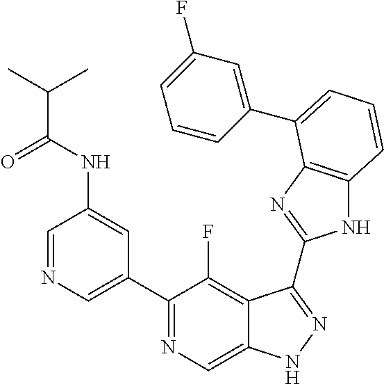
C1=NC=C(C2=NC=C3C(=C2F)C(C2=NC4=C(N2)C=CC=C4C2=CC(F)=CC=C2)=NN3)C=C1NC(C(C)C)=O
